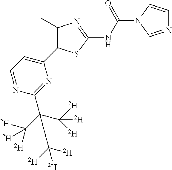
C1(C2=C(C)N=C(NC(N3C=NC=C3)=O)S2)=CC=NC(C(C([D])([D])[D])(C([D])([D])[D])C([D])([D])[D])=N1
